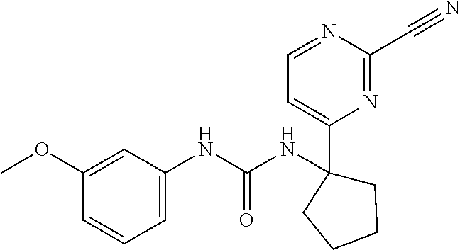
C1(NC(NC2=CC=CC(OC)=C2)=O)(C2=CC=NC(C#N)=N2)CCCC1
